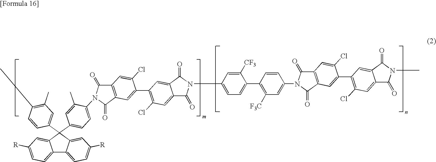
C12=CC=C([R])C=C1C(C1=CC=C(N3C(=O)C4=C(C3=O)C=C(C3=C(Cl)C=C5C(=O)N(C6=CC=C(C7=C([F3C])C=C(N8C(=O)C9=C(C8=O)C=C(C8=C(Cl)C=C%10C(=O)N(C)C(=O)C%10=C8)C(Cl)=C9)C=C7)C([CF3])=C6)C(=O)C5=C3)C(Cl)=C4)C(C)=C1)(C1=CC(C)=C(C)C=C1)C1=CC([R])=CC=C21
